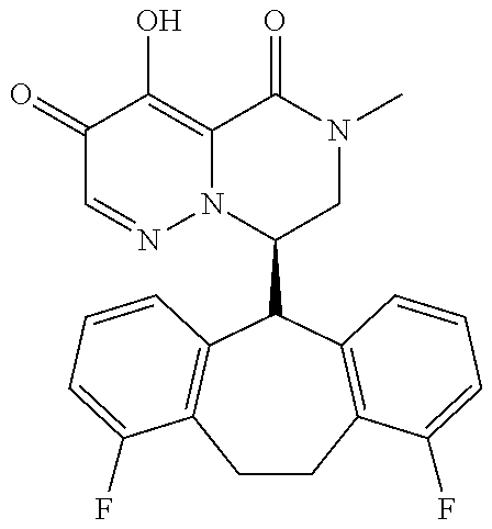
C1(C2C3=C(CCC4=C2C=CC=C4F)C(F)=CC=C3)CN(C)C(=O)C2=C(O)C(=O)C=NN12
